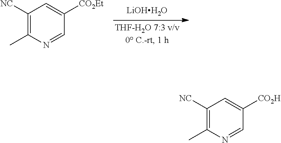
C1([NC])=C(C)N=CC([CO2Et])=C1.[LiOHH2O].C1([NC])=C(C)N=CC([CO2H])=C1
